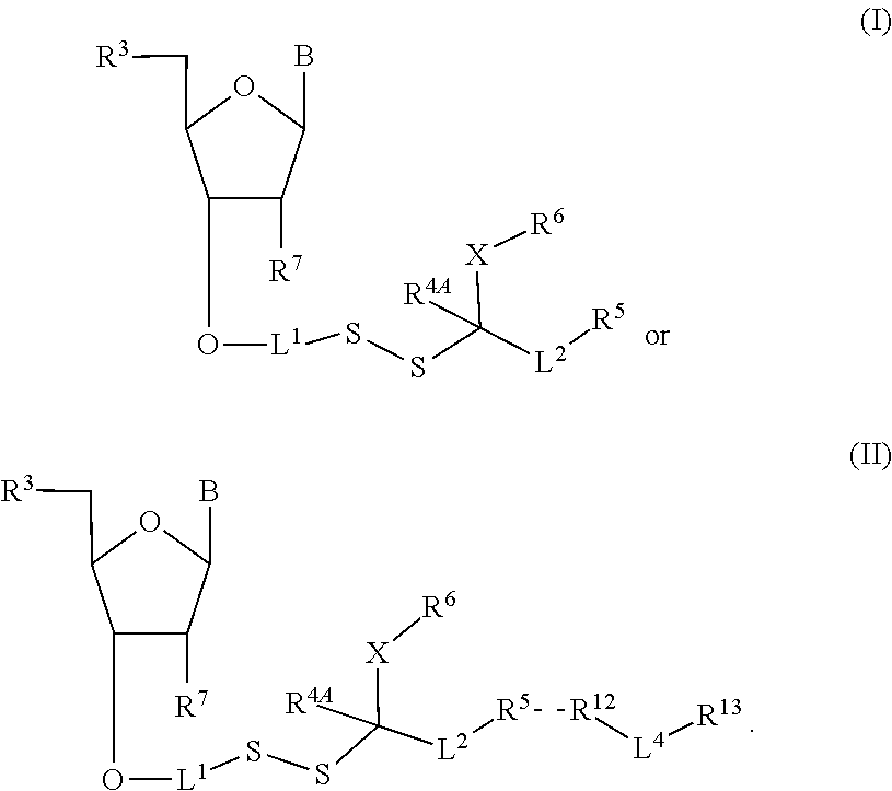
C1(CO[L1]SSC([X][R6])([L2][R5])[R4A])C([R7])C(B)OC1C[R3].C1(CO[L1]SSC([L2][R5][R12][L4][R13])([R4A])[X][R6])C([R7])C(B)OC1C[R3]
